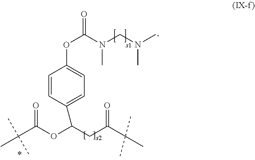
O(C(N(CN(C)C)C)=O)C1=CC=C(C(CC(C(C)(C)C)=O)OC(C(C)(C)C)=O)C=C1
